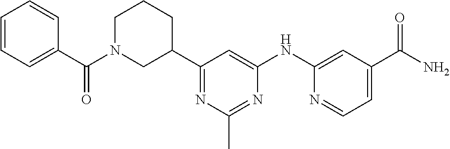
C1=C(C(N2CC(C3=NC(C)=NC(NC4=CC(C(N)=O)=CC=N4)=C3)CCC2)=O)C=CC=C1
